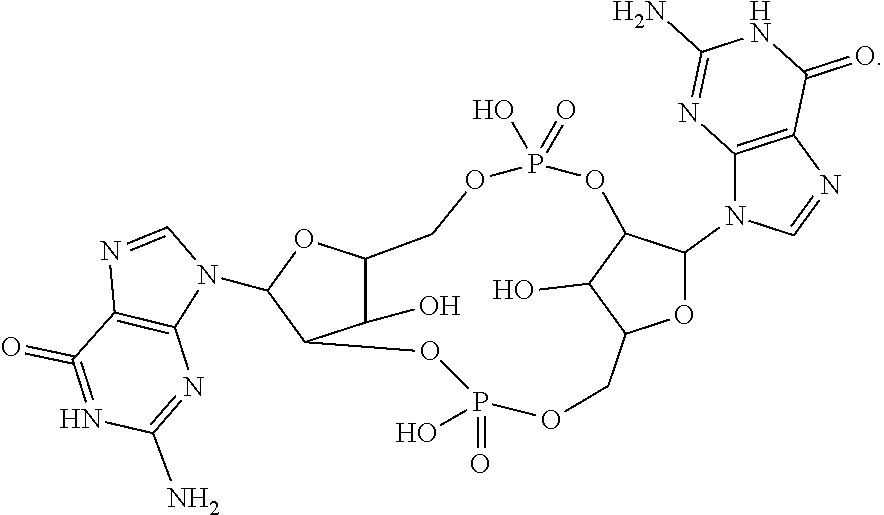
O1C(N2C=NC3=C2N=C(N)NC3=O)C2C(O)C1COP(=O)(O)OC1C(O)C(COP(O)(=O)O2)OC1N1C=NC2=C1N=C(N)N=C2=O
